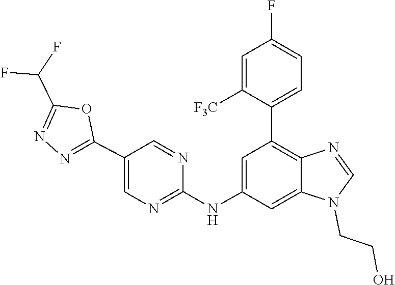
N1=CN(CCO)C2=CC(NC3=NC=C(C4=NN=C(C(F)F)O4)C=N3)=CC(C3=CC=C(F)C=C3[F3C])=C12
